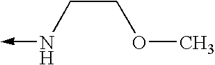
N(->C)CCOC
